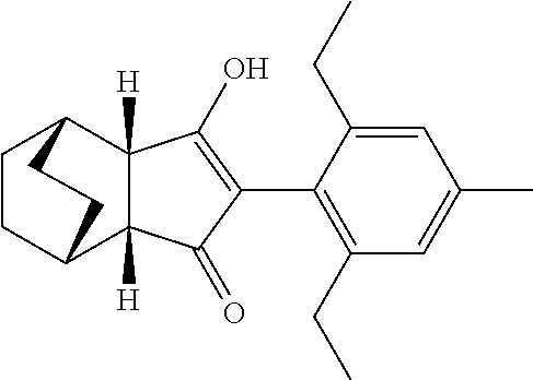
C12([H])C([H])(C(O)=C(C3=C(CC)C=C(C)C=C3CC)C1=O)C1CCC2CC1
